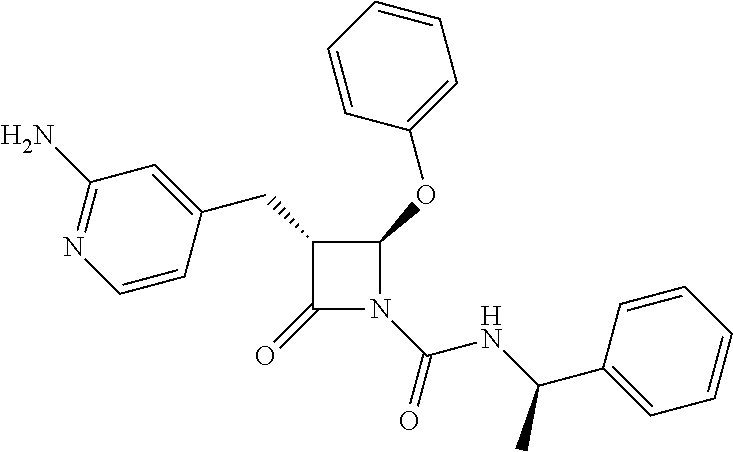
C1(CC2=CC(N)=NC=C2)C(=O)N(C(=O)NC(C2=CC=CC=C2)C)C1OC1=CC=CC=C1
